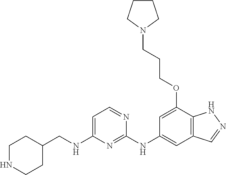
C1(NCC2CCNCC2)=CC=NC(NC2=CC3=C(C(OCCCN4CCCC4)=C2)NN=C3)=N1
